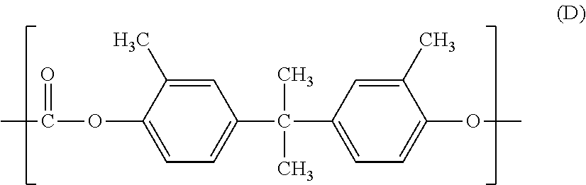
CC(OC1=CC=C(C(C2=CC=C(OC)C(C)=C2)(C)C)C=C1C)=O
